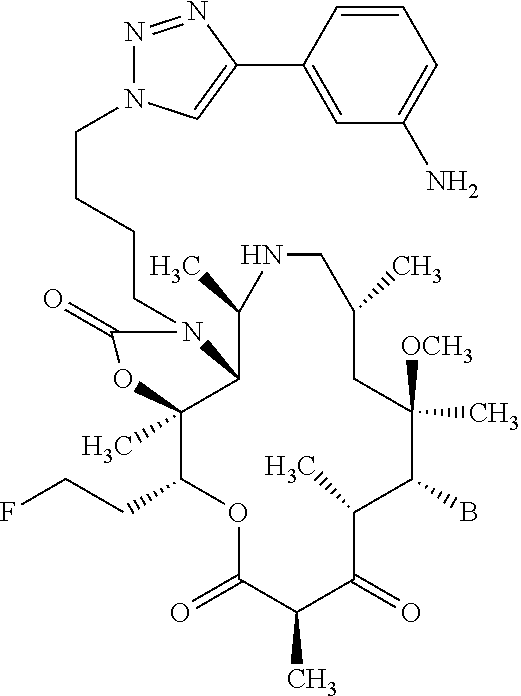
O1C(=O)C(C)C(=O)C(C)C(B)C([OCH3])(C)CC(C)CNC(C)C2C(C)(C1CCF)OC(=O)N2CCCCN1N=NC(C2=CC(N)=CC=C2)=C1
